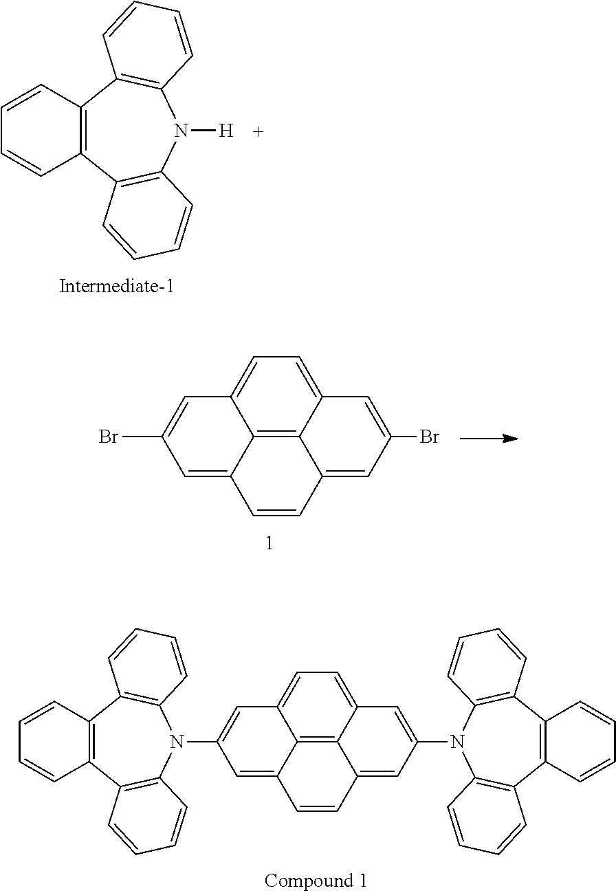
C1=CC2=C(C=C1)C1=C(N(C3=CC4=CC=C5C6=C4C(=C3)C=CC6=CC(N3C4=C(C6=C(C=CC=C6)C6=C3C=CC=C6)C=CC=C4)=C5)C3=C2C=CC=C3)C=CC=C1.C1=CC2=C(C=C1)C1=C(N([H])C3=C2C=CC=C3)C=CC=C1.C1=C2C3=C4C(=C1)C=C(Br)C=C4C=CC3=CC(Br)=C2
